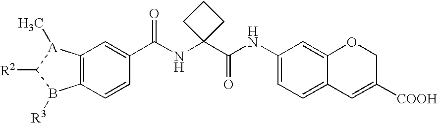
C12=C(C=CC(C(NC3(C(NC4=CC=C5C(=C4)OCC([COOH])=C5)=O)CCC3)=O)=C1)B([R3])C([R2])[A]2C
